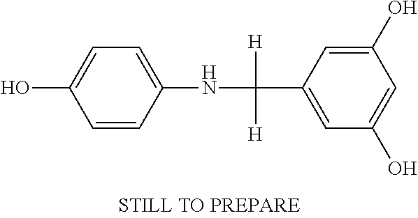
C1=CC(NC([H])(C2=CC(O)=CC(O)=C2)[H])=CC=C1O
